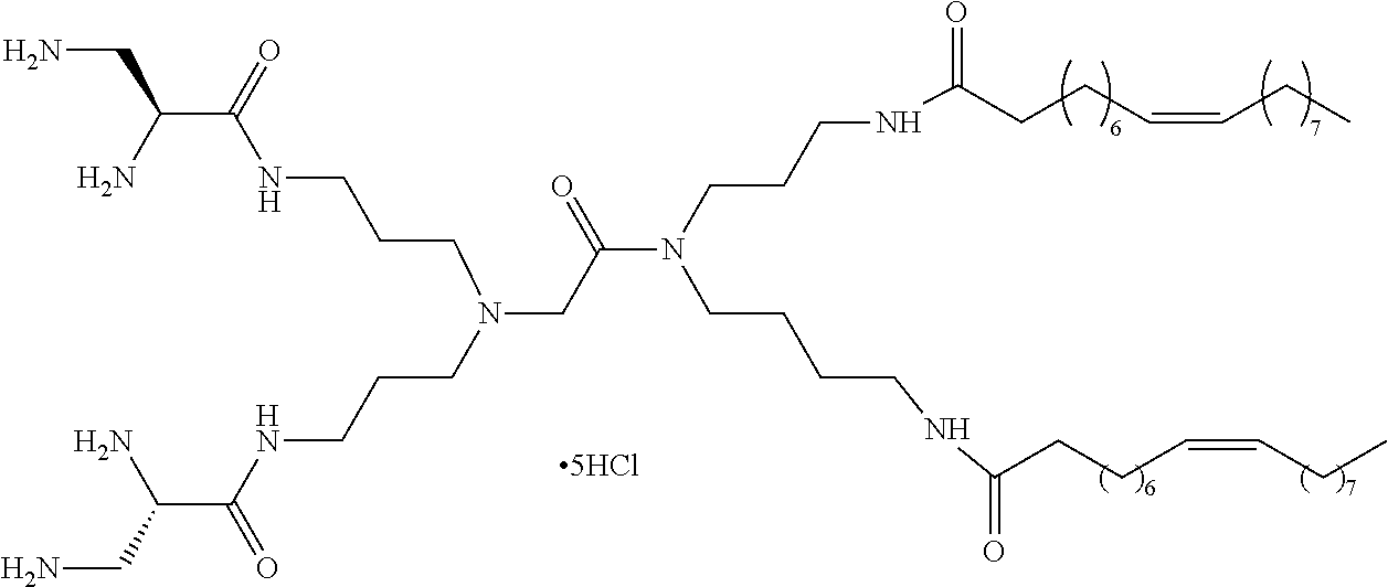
C(CN(CCCNC(C(CN)N)=O)CC(N(CCCNC(CCC=CCC)=O)CCCCNC(CCC=CCC)=O)=O)CNC(C(N)CN)=O
